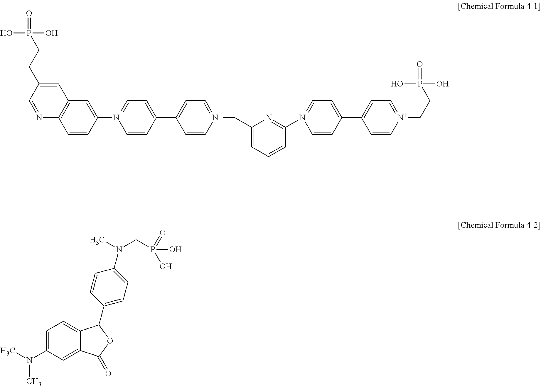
O=P(O)(O)CCC1=CC2=C(N=C1)C=CC([N+]1=CC=C(C3=CC=[N+](CC4=CC=CC([N+]5=CC=C(C6=CC=[N+](CCP(O)(O)=O)C=C6)C=C5)=N4)C=C3)C=C1)=C2.CN(C)C1=CC=C2C(=C1)C(=O)OC2C1=CC=C(N(C)CP(O)(O)=O)C=C1
